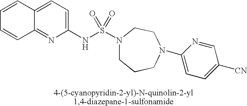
C12=CC=C(NS(N3CCCN(C4=CC=C([CN])C=N4)CC3)(=O)=O)N=C1C=CC=C2
